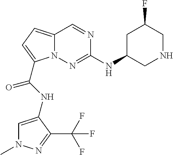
N1=CC2=CC=C(C(NC3=CN(C)N=C3C(F)(F)F)=O)N2N=C1NC1CNCC(F)C1
